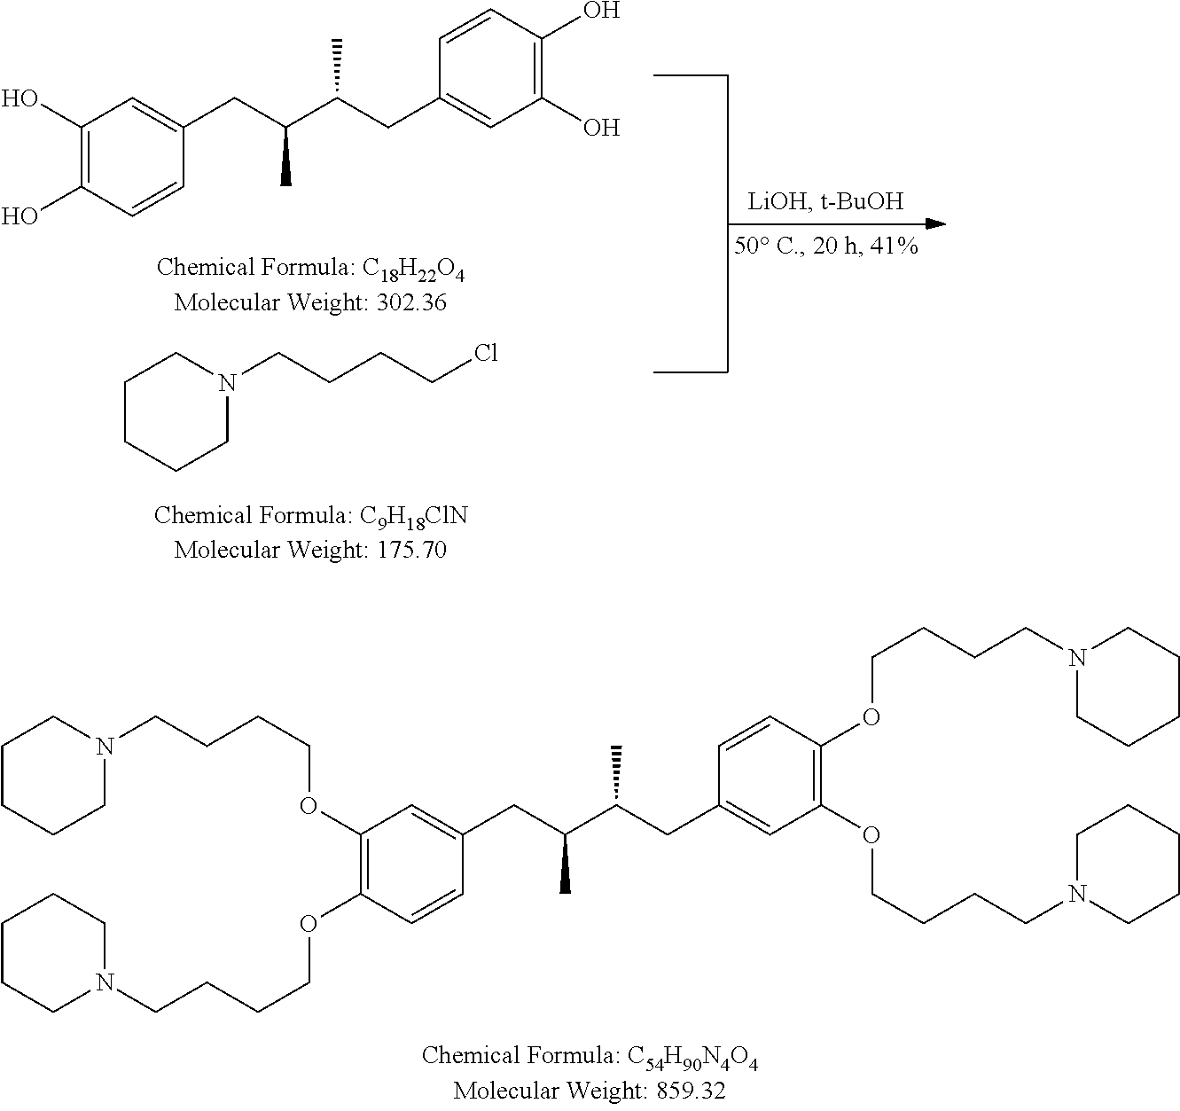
C1CCCN(CCCCOC2=C(OCCCCN3CCCCC3)C=CC(CC(C(CC3=CC(OCCCCN4CCCCC4)=C(OCCCCN4CCCCC4)C=C3)C)C)=C2)C1.C1(O)=C(O)C=CC(CC(C(CC2=CC(O)=C(O)C=C2)C)C)=C1.C1CCCN(CCCCCl)C1
